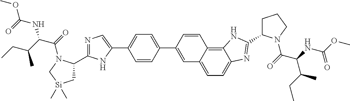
C1(C2=CC3=CC=C4C(=C3C=C2)NC(C2CCCN2C(=O)C(NC(OC)=O)C(C)CC)=N4)=CC=C(C2=CN=C(C3C[Si](C)(C)CN3C(=O)C(C(CC)C)NC(OC)=O)N2)C=C1
